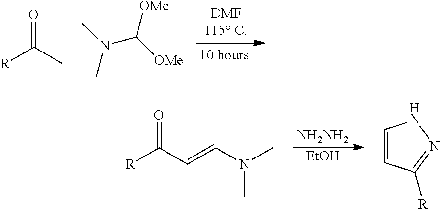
[R]C(C)=O.N(C([OMe])[OMe])(C)C.[R]C(C=CN(C)C)=O.[NH2NH2].[EtOH].C1=CC([R])=NN1
